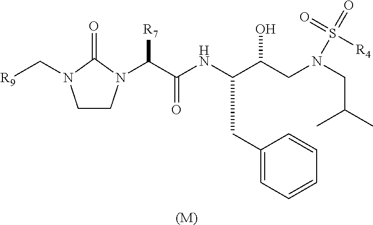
C1CN(C(C(NC(C(CN(CC(C)C)S(=O)(=O)[R4])O)CC2=CC=CC=C2)=O)[R7])C(=O)N1C[R9].[(M)]
